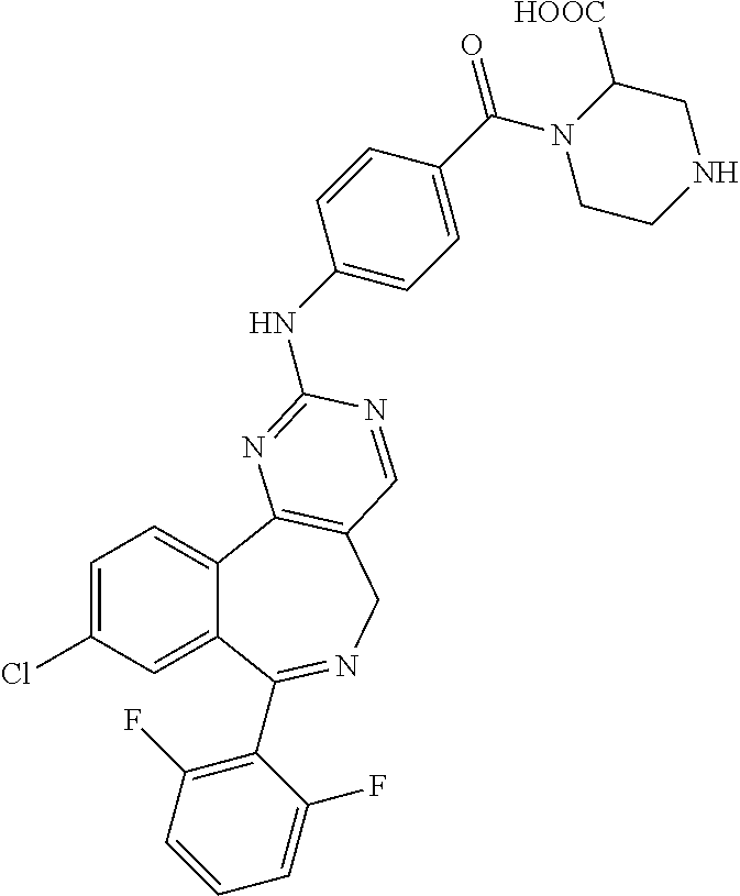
C1=C(Cl)C=C2C(=C1)C1=C(CN=C2C2=C(F)C=CC=C2F)C=NC(NC2=CC=C(C(=O)N3CCNCC3[HOOC])C=C2)=N1
